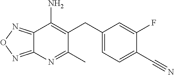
C12=NON=C1N=C(C)C(CC1=CC=C(C#N)C(F)=C1)=C2N
